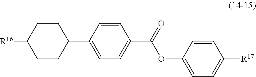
C1=CC(C2CCC([R16])CC2)=CC=C1C(OC1=CC=C([R17])C=C1)=O
